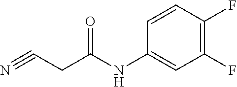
C(C(NC1=CC(F)=C(F)C=C1)=O)C#N
